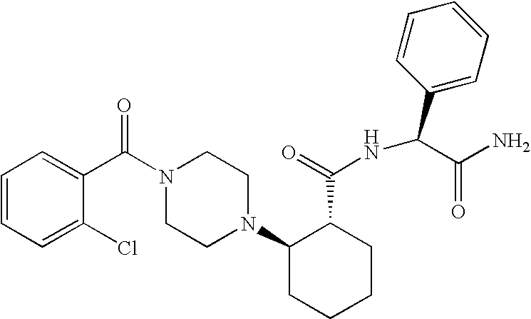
C1=C(Cl)C(C(N2CCN(C3CCCCC3C(=O)NC(C3=CC=CC=C3)C(N)=O)CC2)=O)=CC=C1
